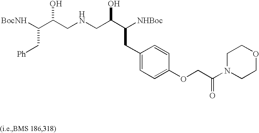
[BocNH]C(C(CNCC(C([NHBoc])CC1=CC=C(OCC(N2CCOCC2)=O)C=C1)O)O)C[Ph]
